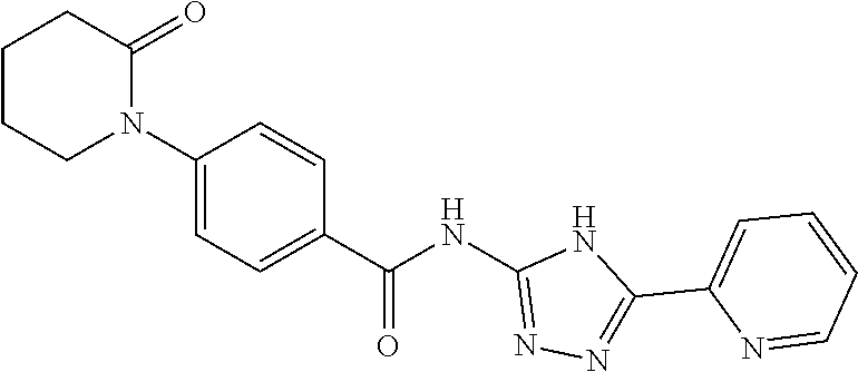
C1=C(N2C(=O)CCCC2)C=CC(C(NC2=NN=C(C3=CC=CC=N3)N2)=O)=C1
